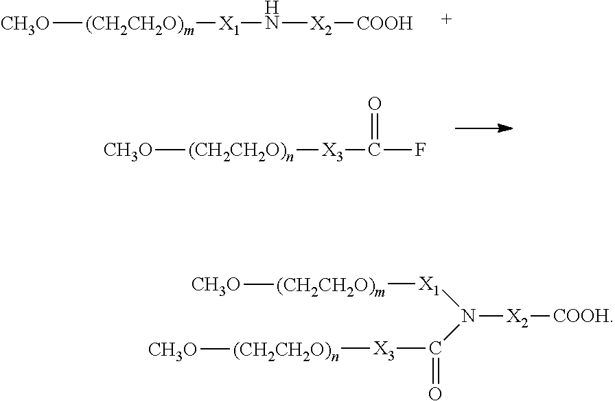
[X1](N(C([X3][(CH2CH2O)n][CH3O])=O)[X2][COOH])[(CH2CH2O)m][CH3O].[CH3O][(CH2CH2O)m][X1]N[X2][COOH].[CH3O][(CH2CH2O)n][X3]C(F)=O
